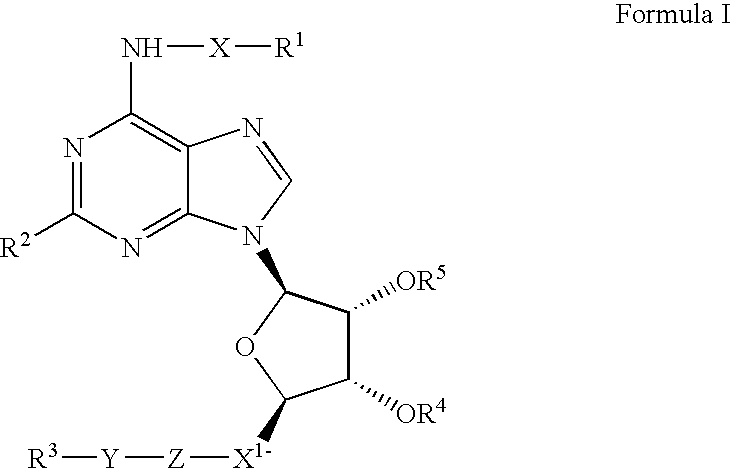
N1=C([R2])N=C2C(=C1N[X][R1])N=CN2C1C([OR5])C([OR4])C([X1-][Z][Y][R3])O1
